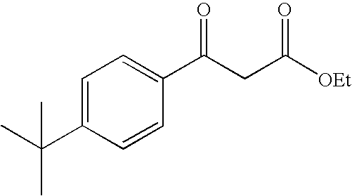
C1(C(CC([OEt])=O)=O)=CC=C(C(C)(C)C)C=C1
